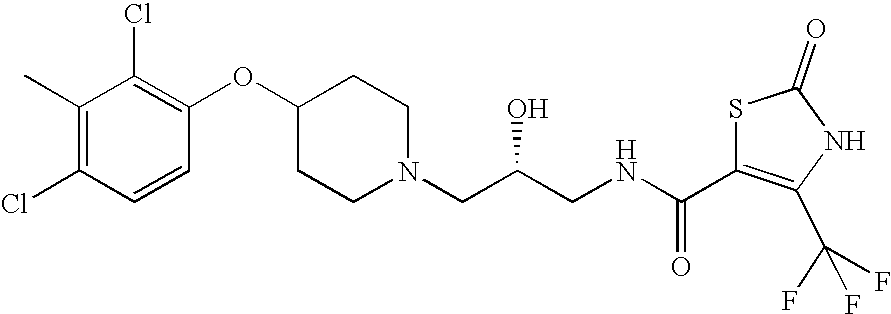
C1(C)=C(Cl)C=CC(OC2CCN(CC(CNC(C3=C(C(F)(F)F)NC(=O)S3)=O)O)CC2)=C1Cl
